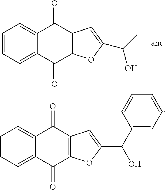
C1=CC=C2C(=C1)C(=O)C1=C(C2=O)OC(C(C)O)=C1.C1=CC=C2C(=C1)C(=O)C1=C(C2=O)OC(C(C2=CC=CC=C2)O)=C1
